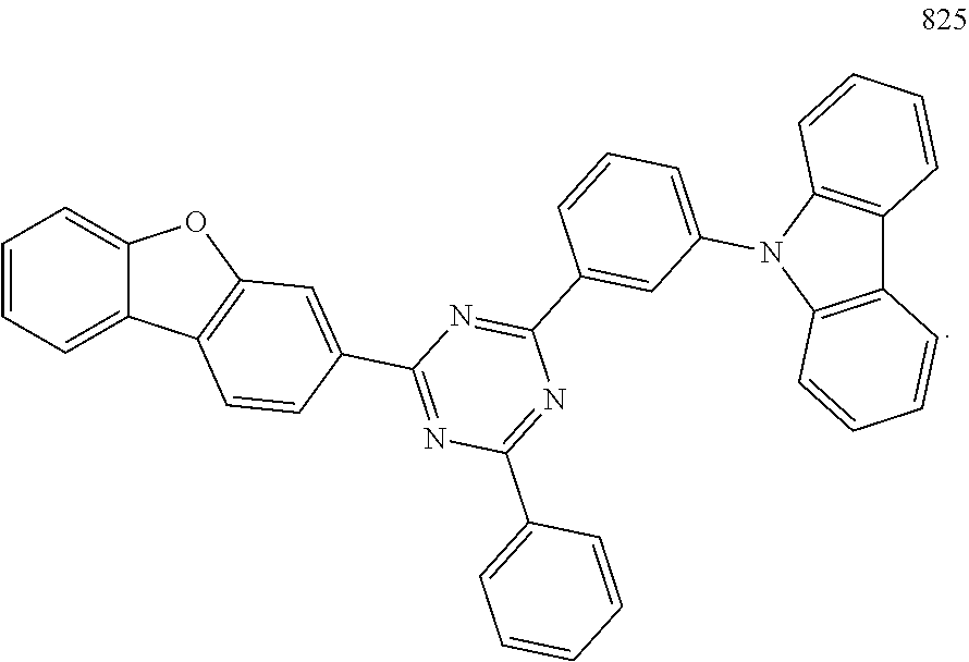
C1(C2=CC3=C(C4=CC=CC=C4O3)C=C2)=NC(C2=CC=CC=C2)=NC(C2=CC(N3C4=C(C5=C3C=CC=C5)C=CC=C4)=CC=C2)=N1
